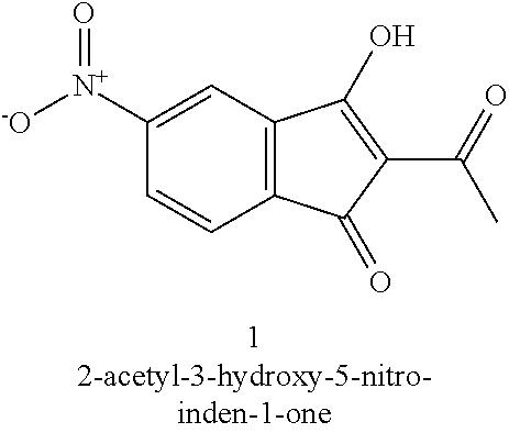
C12=C(C=C([N+]([-O])=O)C=C1)C(O)=C(C(=O)C)C2=O
